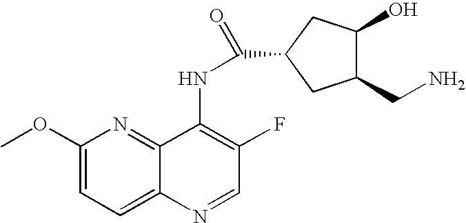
C1(CN)C(O)CC(C(=O)NC2=C(F)C=NC3=CC=C(OC)N=C23)C1
